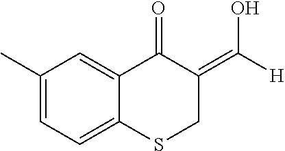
C1(C)=CC=C2C(=C1)C(=O)C(=C([H])O)CS2
